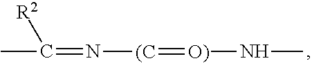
[(C](N=C(C)[R2])=[O)]NC
